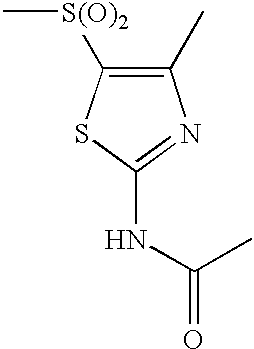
C1(C)=C([S(O)2]C)SC(NC(C)=O)=N1
